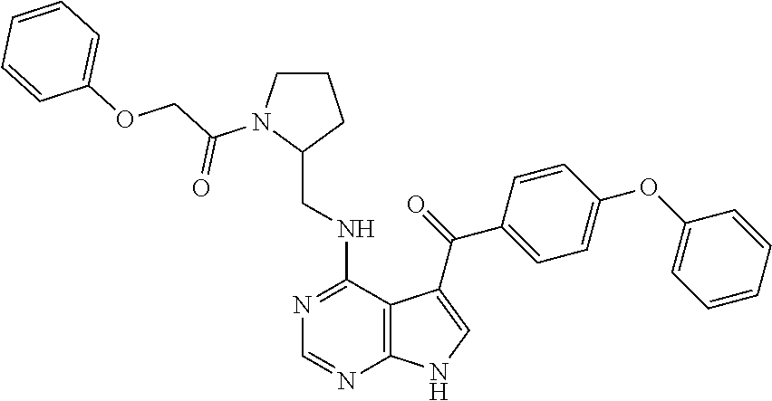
C1=CC=CC(OC2=CC=C(C(=O)C3=CNC4=C3C(NCC3CCCN3C(COC3=CC=CC=C3)=O)=NC=N4)C=C2)=C1
